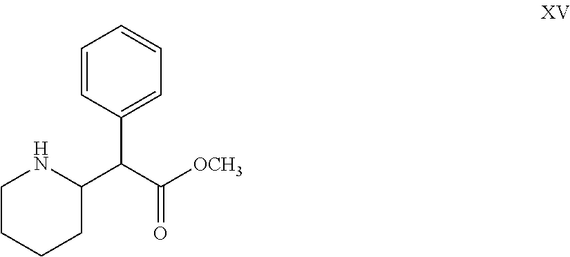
C1CNC(C(C([OCH3])=O)C2=CC=CC=C2)CC1
